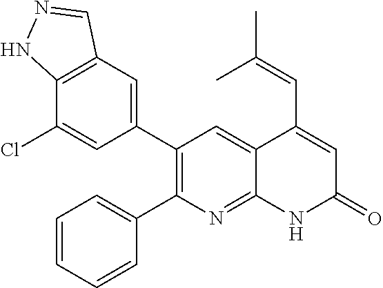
C12=C(C=C(C3=C(C4=CC=CC=C4)N=C4C(=C3)C(C=C(C)C)=CC(=O)N4)C=C1Cl)C=NN2
